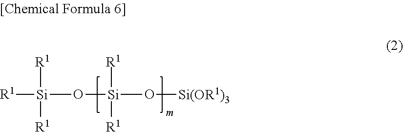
[R1][Si](O[Si](O[Si(OR1)3])([R1])[R1])([R1])[R1]
